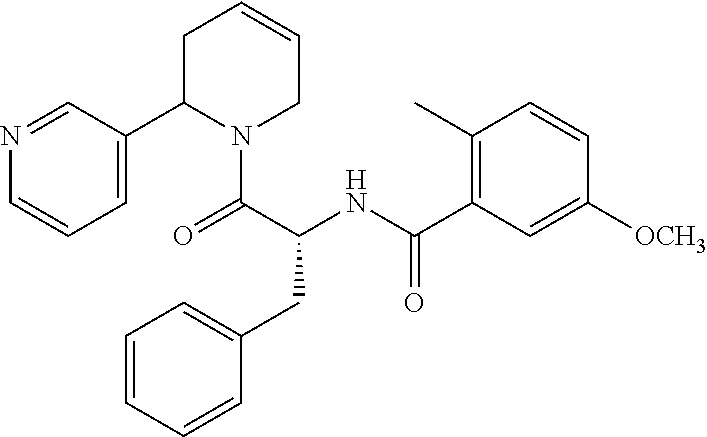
N1=CC(C2N(C(=O)C(NC(C3=C(C)C=CC([OCH3])=C3)=O)CC3=CC=CC=C3)CC=CC2)=CC=C1
